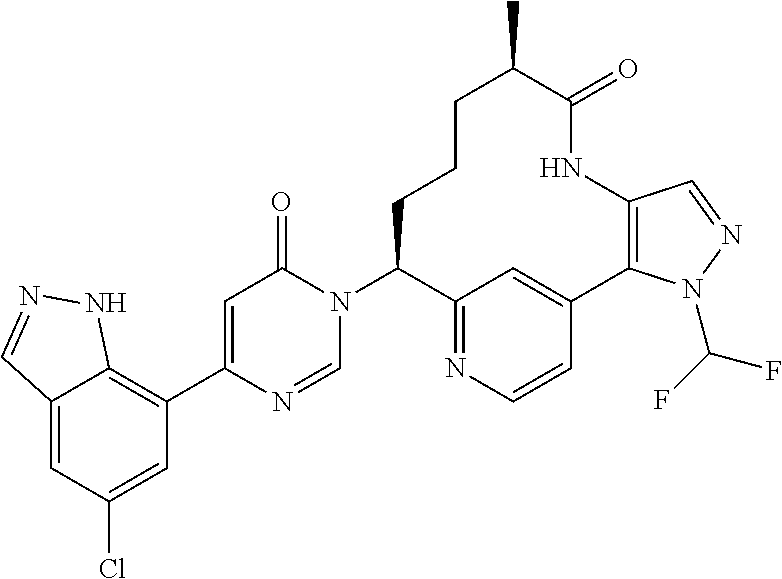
C12=C(C3=CC(=O)N(C4C5=NC=CC(=C5)C5=C(NC(=O)C(C)CCC4)C=NN5C(F)F)C=N3)C=C(Cl)C=C1C=NN2
